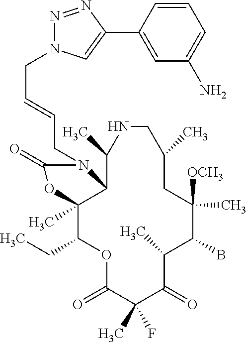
O1C(=O)C(C)(F)C(=O)C(C)C(B)C([OCH3])(C)CC(C)CNC(C)C2C(C)(C1CC)OC(=O)N2CC=CCN1N=NC(C2=CC(N)=CC=C2)=C1
